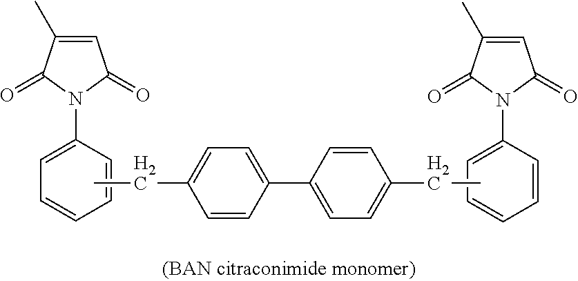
C1=CC(C2=CC=C(CC)C=C2)=CC=C1CC.C1=CC=C(N2C(=O)C(C)=CC2=O)C=C1.C1=CC=C(N2C(=O)C(C)=CC2=O)C=C1
